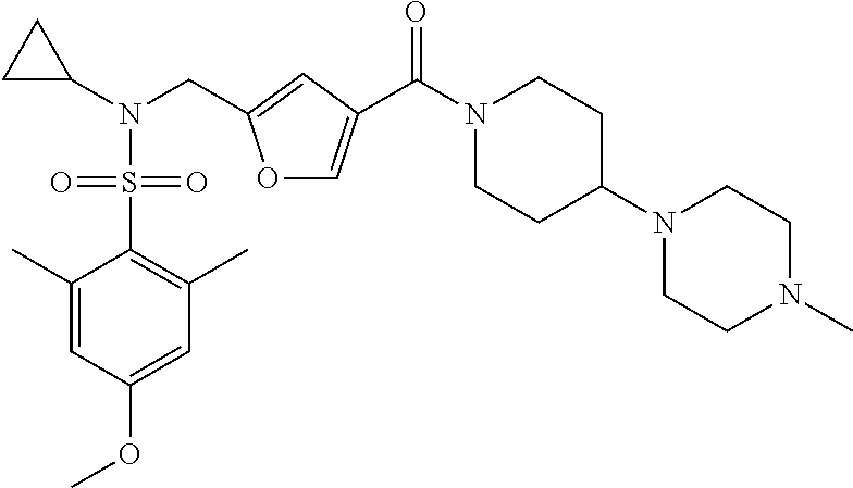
C1(C)=CC(OC)=CC(C)=C1S(N(C1CC1)CC1=CC(C(N2CCC(N3CCN(C)CC3)CC2)=O)=CO1)(=O)=O
